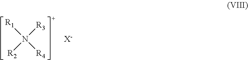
N([R3])([R4])([R1])[R2].[X-]
